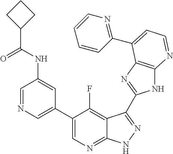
C1=NC=C(C2=CN=C3C(=C2F)C(C2=NC4=C(N2)N=CC=C4C2=NC=CC=C2)=NN3)C=C1NC(C1CCC1)=O
